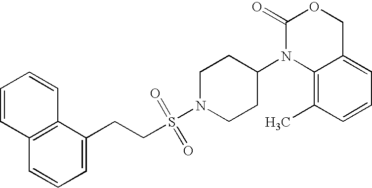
C1(=O)N(C2CCN(S(=O)(=O)CCC3=CC=CC4=C3C=CC=C4)CC2)C2=C(C)C=CC=C2CO1
